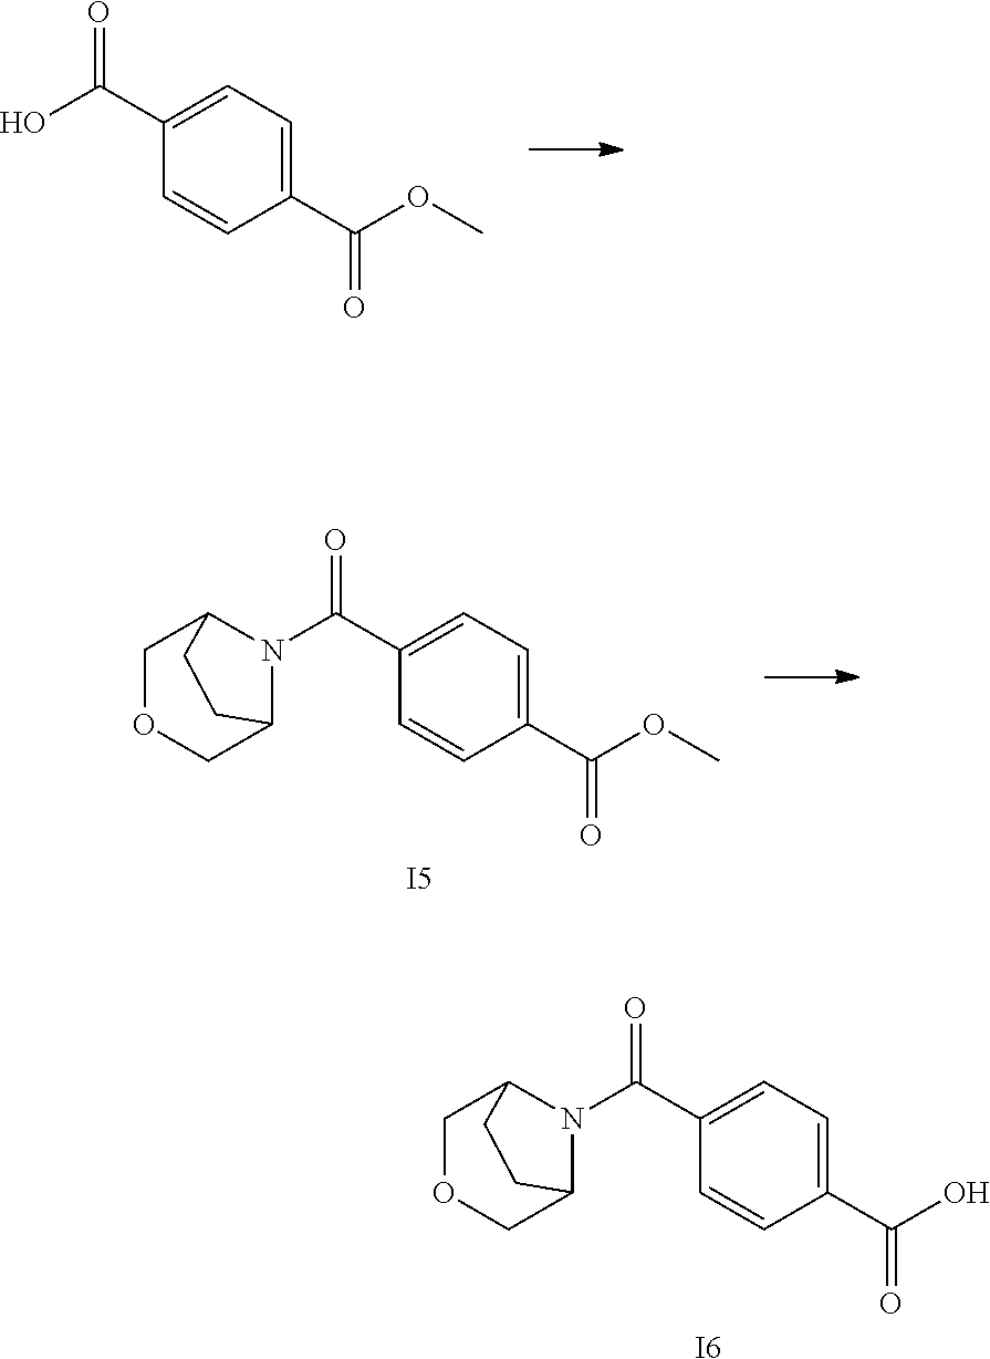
C1=C(C(O)=O)C=CC(C(OC)=O)=C1.C1=C(C(N2C3COCC2CC3)=O)C=CC(C(OC)=O)=C1.[I5].C1=C(C(N2C3COCC2CC3)=O)C=CC(C(O)=O)=C1.[I6]
